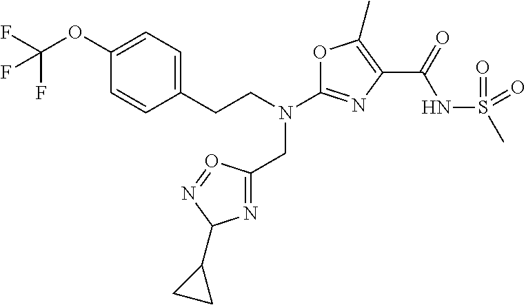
N(C1=NC(C(=O)NS(=O)(=O)C)=C(C)O1)(CC1=NC(C2CC2)N=O1)CCC1=CC=C(OC(F)(F)F)C=C1
